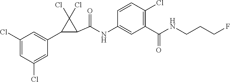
C1(Cl)=CC(Cl)=CC(C2C(C(=O)NC3=CC(C(=O)NCCCF)=C(Cl)C=C3)C2(Cl)Cl)=C1
